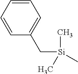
[Si](C)(C)(CC1=CC=CC=C1)C
